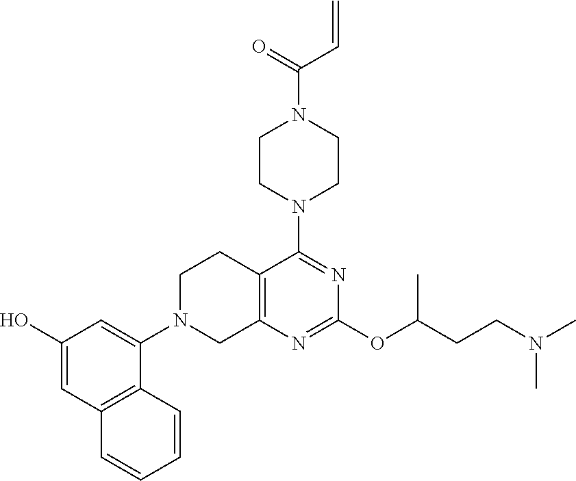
C1(O)=CC2=C(C(N3CC4=C(CC3)C(N3CCN(C(=O)C=C)CC3)=NC(OC(CCN(C)C)C)=N4)=C1)C=CC=C2
